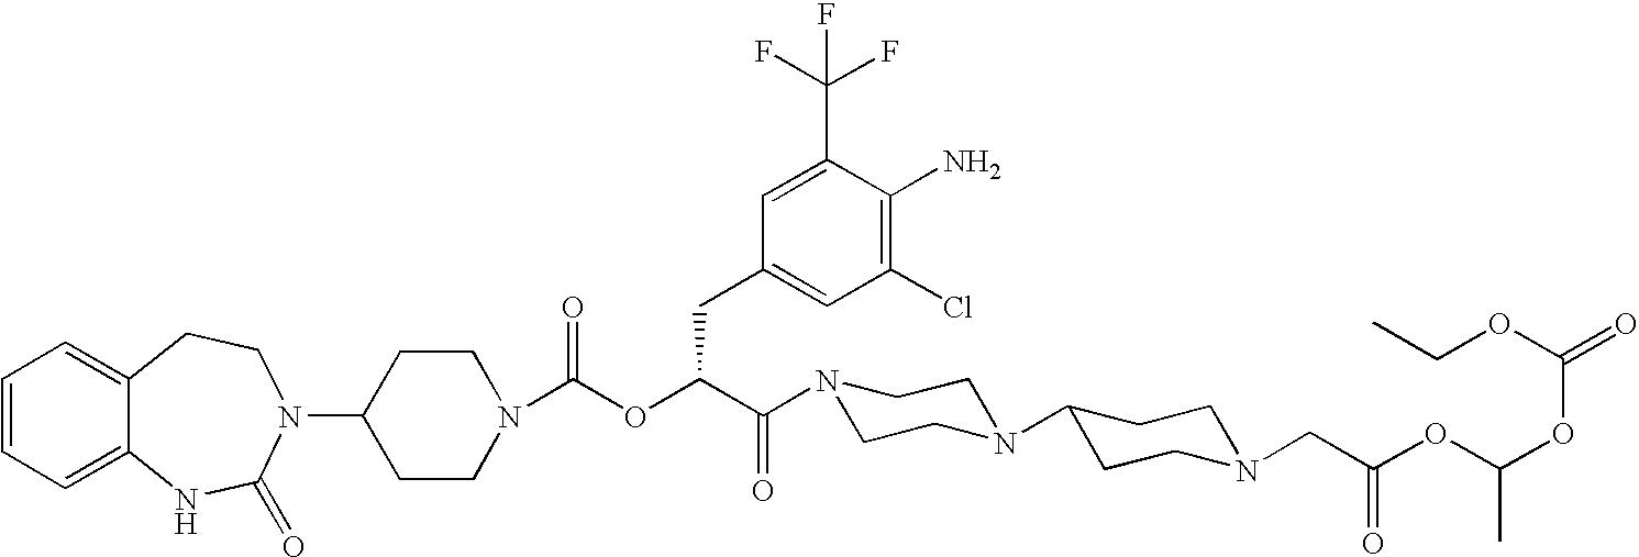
C12=CC=CC=C1NC(=O)N(C1CCN(C(OC(C(=O)N3CCN(C4CCN(CC(OC(OC(OCC)=O)C)=O)CC4)CC3)CC3=CC(Cl)=C(N)C(C(F)(F)F)=C3)=O)CC1)CC2
